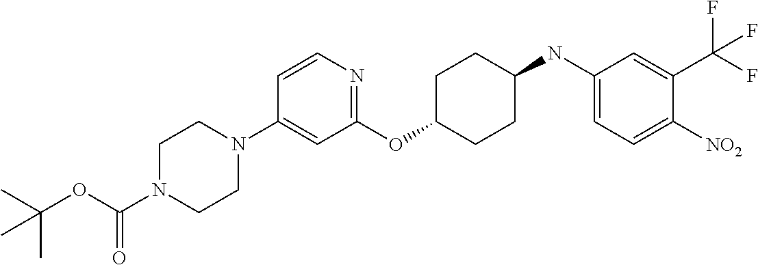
C1(OC2CCC(NC3=CC=C([NO2])C(C(F)(F)F)=C3)CC2)=NC=CC(N2CCN(C(OC(C)(C)C)=O)CC2)=C1
